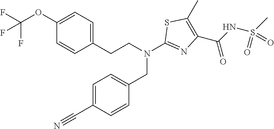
C1(CCN(C2=NC(C(=O)NS(C)(=O)=O)=C(C)S2)CC2=CC=C(C#N)C=C2)=CC=C(OC(F)(F)F)C=C1
